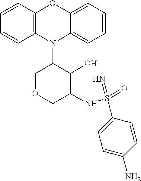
N1(C2COCC(NS(=O)(=N)C3=CC=C(N)C=C3)C2O)C2=C(C=CC=C2)OC2=CC=CC=C12
